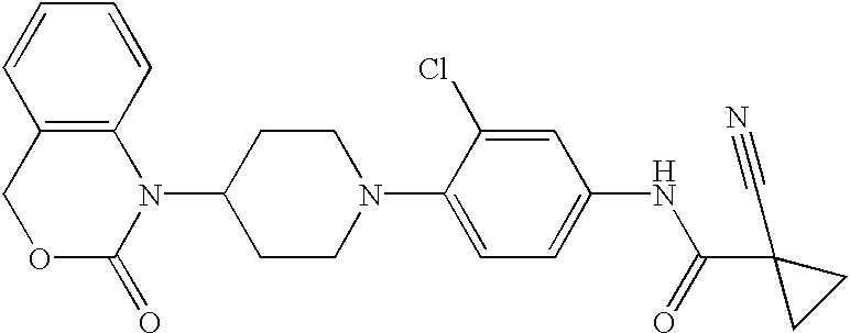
C12=C(C=CC=C1)N(C1CCN(C3=CC=C(NC(C4(C#N)CC4)=O)C=C3Cl)CC1)C(=O)OC2
